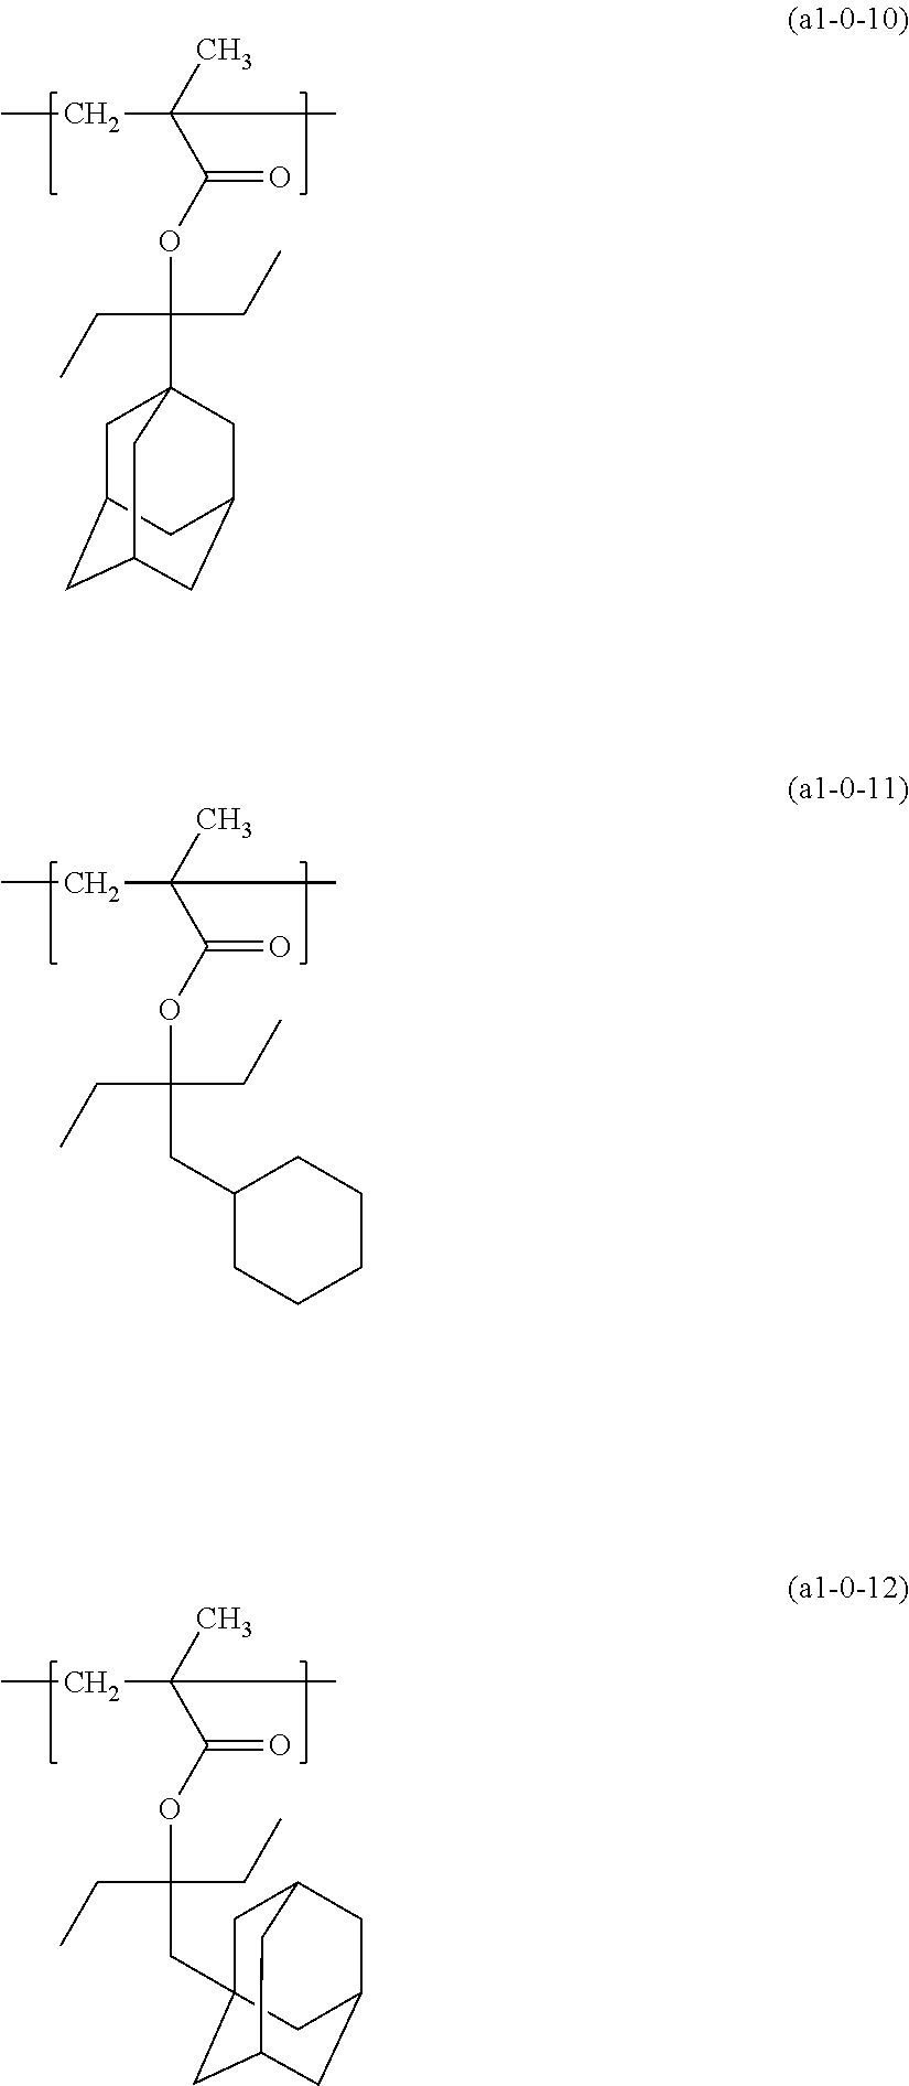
CCC(C)(C(OC(CC)(CC)CC1CCCCC1)=O)C.CCC(C)(C(OC(CC)(CC)CC12CC3CC(CC(C1)C3)C2)=O)C.CCC(C)(C(OC(CC)(CC)C12CC3CC(CC(C1)C3)C2)=O)C
